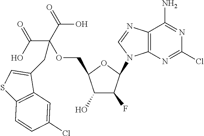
C12=C(N=CN1C1C(F)C(O)C(COC(C(O)=O)(C(=O)O)CC3=CSC4=C3C=C(Cl)C=C4)O1)C(N)=NC(Cl)=N2
